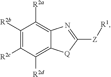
C1([R2b])=C([R2c])C([R2d])=C2C(=C1[R2a])N=C([Z][R1])[Q]2
